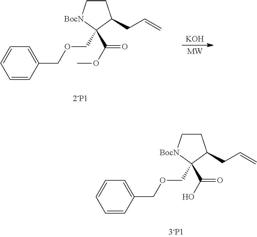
C1C[BocN]C(COCC2=CC=CC=C2)(C(OC)=O)C1CC=C.[KOH].[MW].C1C[BocN]C(COCC2=CC=CC=C2)(C(O)=O)C1CC=C
